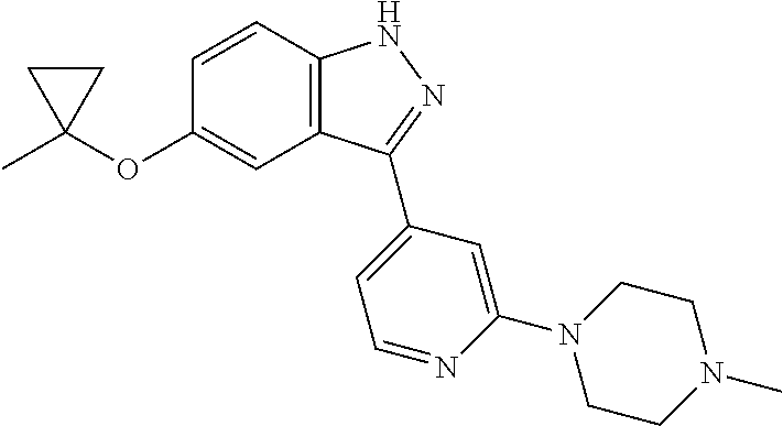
C1=CC2=C(C=C1OC1(C)CC1)C(C1=CC=NC(N3CCN(C)CC3)=C1)=NN2
